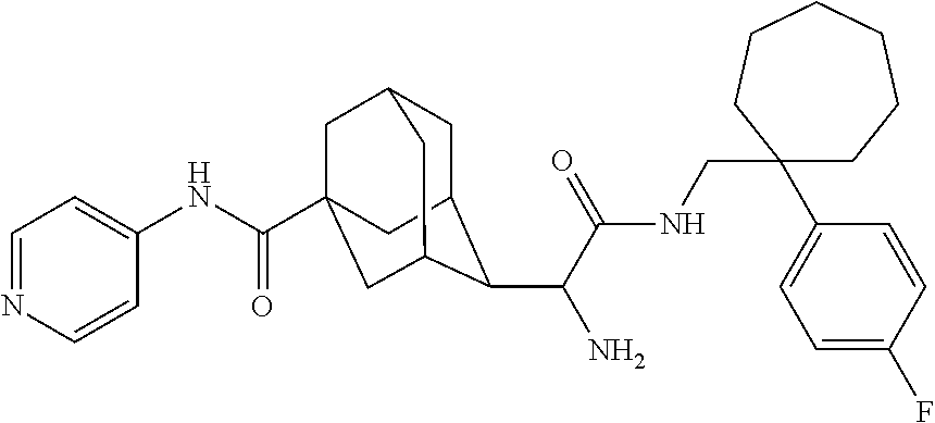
C1C2C(C(C(NCC3(C4=CC=C(F)C=C4)CCCCCC3)=O)N)C3CC(C(NC4=CC=NC=C4)=O)(CC1C3)C2
